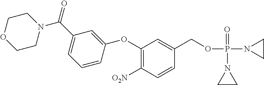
C1(OC2=CC(C(=O)N3CCOCC3)=CC=C2)=C([O2N])C=CC(COP(N2CC2)(=O)N2CC2)=C1
